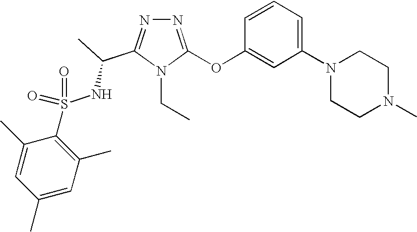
N1=C(OC2=CC(N3CCN(C)CC3)=CC=C2)N(CC)C(C(C)NS(=O)(=O)C2=C(C)C=C(C)C=C2C)=N1
